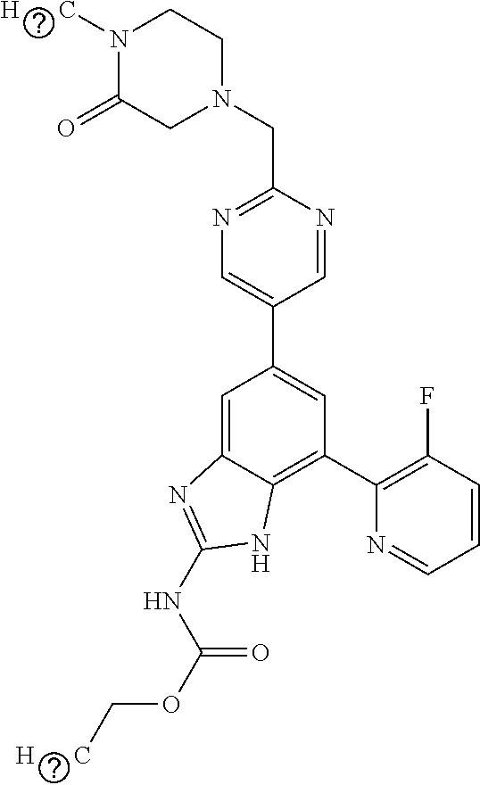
C1=NC(CN2CCN([H      C])C(=O)C2)=NC=C1C1=CC(C2=C(F)C=CC=N2)=C2C(=C1)N=C(NC(OC[H      C])=O)N2
